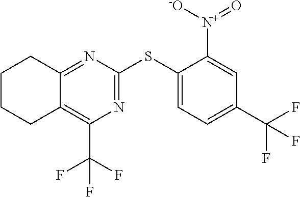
C1CCC2=C(C(F)(F)F)N=C(SC3=CC=C(C(F)(F)F)C=C3[N+]([-O])=O)N=C2C1
